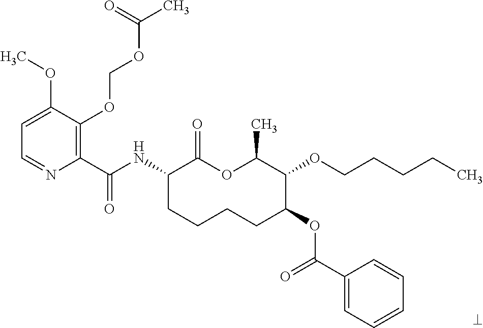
C1(C(NC2CCCCC(OC(C3=CC=CC=C3)=O)C(OCCCCC)C(C)OC2=O)=O)=C(OCOC(C)=O)C(OC)=CC=N1
